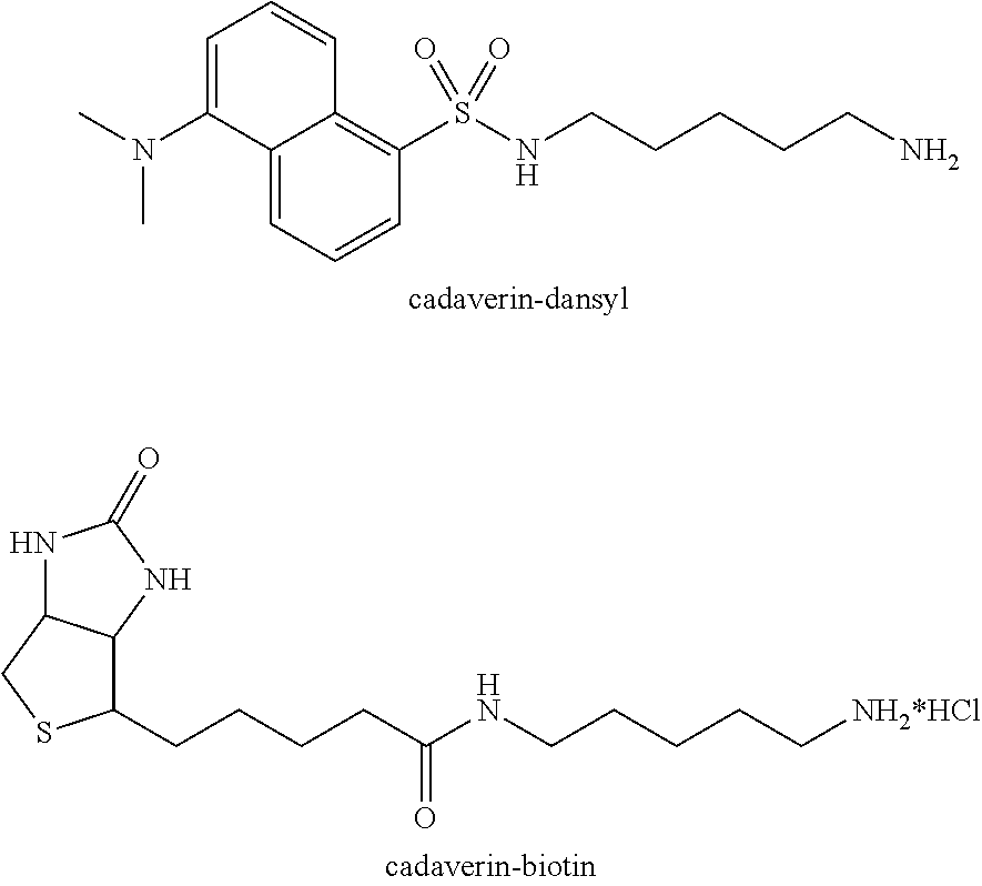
C1=C(N(C)C)C2=CC=CC(S(NCCCCCN)(=O)=O)=C2C=C1.C12C(CSC1CCCCC(NCCCCC[NH2*HCl])=O)NC(=O)N2
